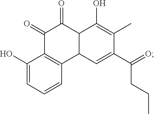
C1(O)=CC=CC2=C1C(=O)C(=O)C1C2C=C(C(=O)CCC)C(C)=C1O
